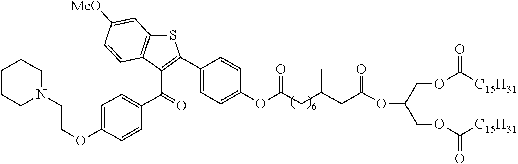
O(C(=O)CC(CC(OC(COC([C15H31])=O)COC([C15H31])=O)=O)C)C1=CC=C(C2=C(C(=O)C3=CC=C(OCCN4CCCCC4)C=C3)C3=C(S2)C=C([MeO])C=C3)C=C1
